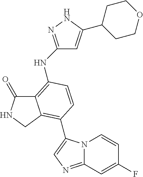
C12=C(NC3=NNC(C4CCOCC4)=C3)C=CC(C3=CN=C4N3C=CC(F)=C4)=C1CNC2=O
